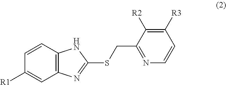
C1=CC2=C(C=C1[R1])N=C(SCC1=NC=CC([R3])=C1[R2])N2
